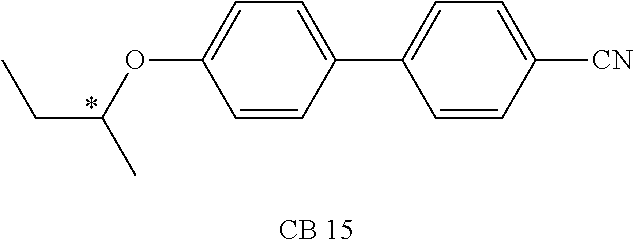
CCC(OC1=CC=C(C2=CC=C([CN])C=C2)C=C1)C
